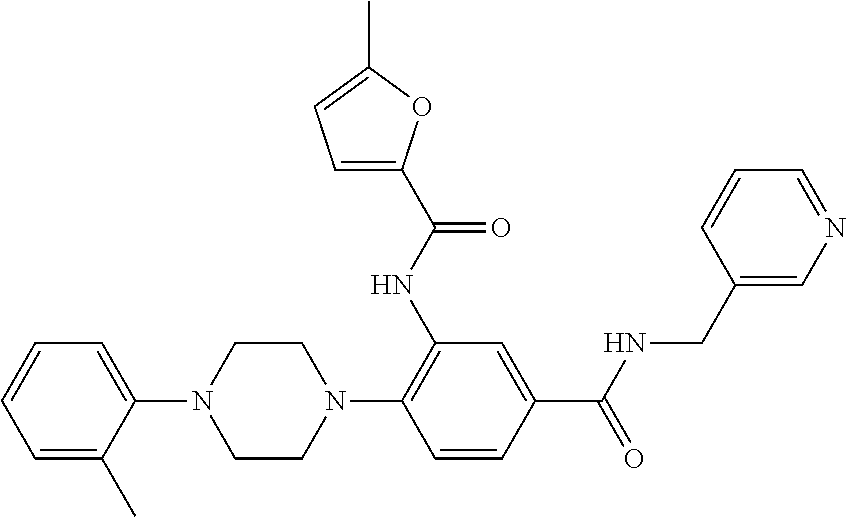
C1=C(C)C(N2CCN(C3=C(NC(=O)C4=CC=C(C)O4)C=C(C(NCC4=CN=CC=C4)=O)C=C3)CC2)=CC=C1
